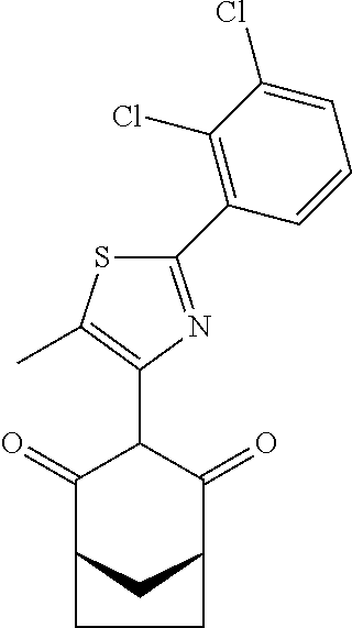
C1(=O)C2CC(C(=O)C1C1=C(C)SC(C3=C(Cl)C(Cl)=CC=C3)=N1)CC2
